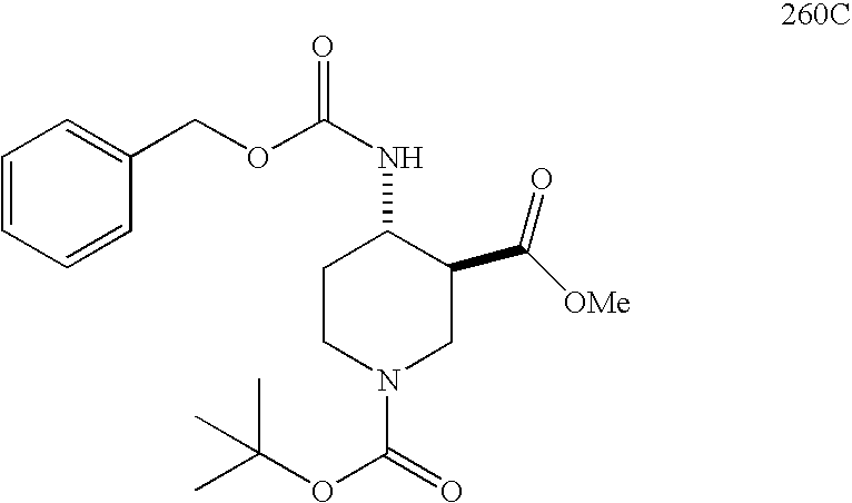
C1CN(C(OC(C)(C)C)=O)CC(C(=O)[OMe])C1NC(=O)OCC1=CC=CC=C1
